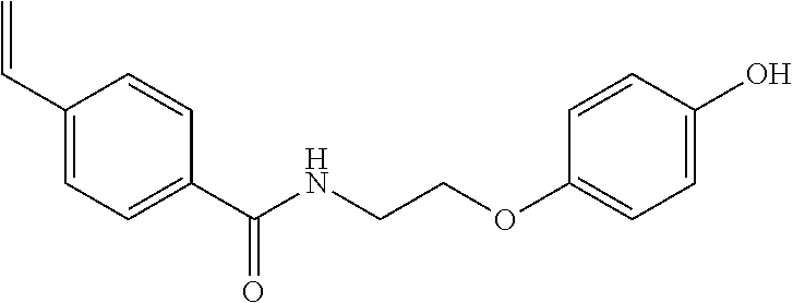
C1(C=C)=CC=C(C(NCCOC2=CC=C(O)C=C2)=O)C=C1
